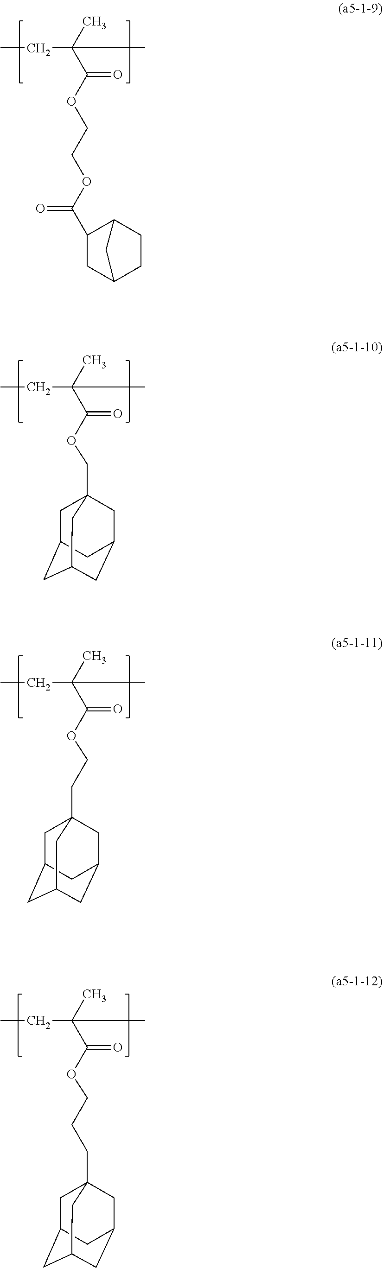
CCC(C)(C(=O)OCCOC(=O)C1CC2CCC1C2)C.C1C2CC3CC(CC1(COC(C(CC)(C)C)=O)C3)C2.CCC(C)(C(=O)OCCC12CC3CC(CC(C1)C3)C2)C.CCC(C)(C(=O)OCCCC12CC3CC(CC(C1)C3)C2)C
